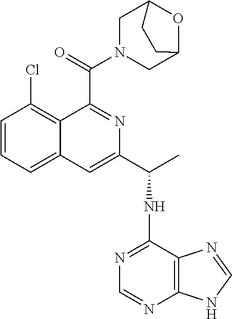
C1=CC=C2C(=C1Cl)C(C(N1CC3OC(C1)CC3)=O)=NC(C(NC1=NC=NC3=C1N=CN3)C)=C2
